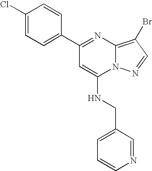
C1(Cl)=CC=C(C2=NC3=C(Br)C=NN3C(NCC3=CC=CN=C3)=C2)C=C1
